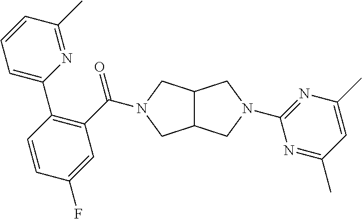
C12C(CN(C3=NC(C)=CC(C)=N3)C1)CN(C(=O)C1=C(C3=CC=CC(C)=N3)C=CC(F)=C1)C2
